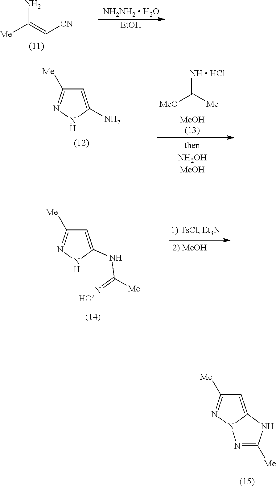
C1=C2N(N=C1[Me])N=C([Me])N2.NC([Me])=C[CN].[NH2NH2  H2O].[EtOH].C1=C(NC(=N)[Me])NN=C1[Me].[NH  HCl]=C([MeO])[Me].C1=C(N)NN=C1[Me]
